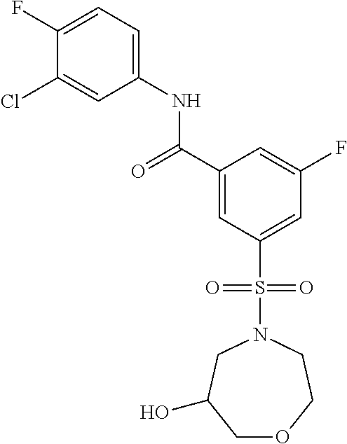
C(C1=CC(S(N2CCOCC(O)C2)(=O)=O)=CC(F)=C1)(=O)NC1=CC=C(F)C(Cl)=C1
